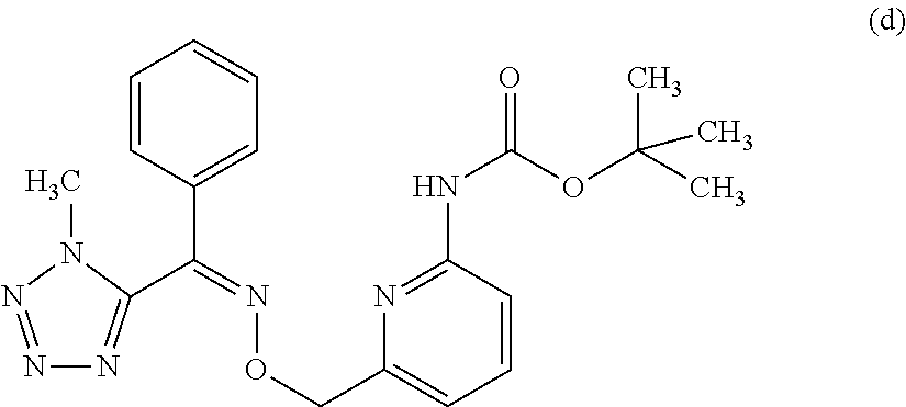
N1=NN(C)C(C(=NOCC2=CC=CC(NC(OC(C)(C)C)=O)=N2)C2=CC=CC=C2)=N1
